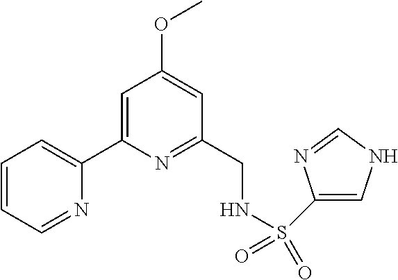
C1=CC=NC(C2=CC(OC)=CC(CNS(=O)(=O)C3=CNC=N3)=N2)=C1
